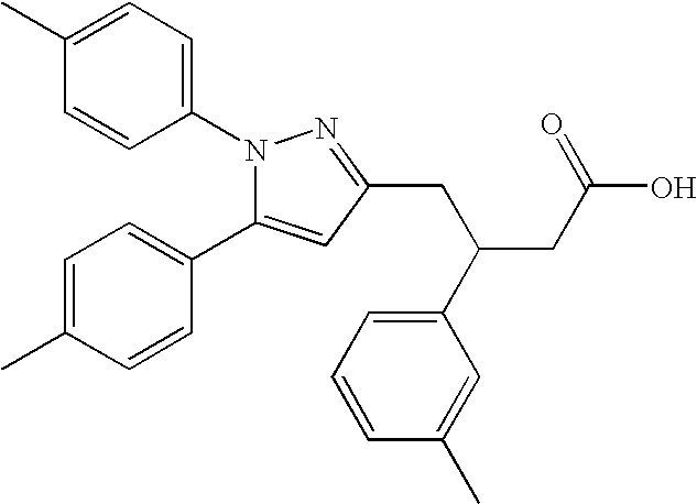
N1(C2=CC=C(C)C=C2)C(C2=CC=C(C)C=C2)=CC(CC(CC(=O)O)C2=CC=CC(C)=C2)=N1
